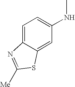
C1=C2C(=CC=C1NC)N=C([Me])S2
